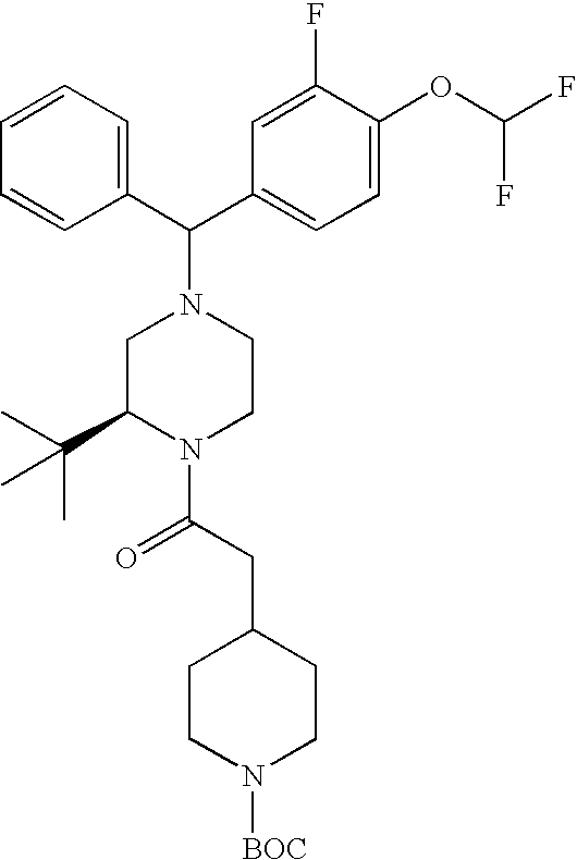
C1=CC=CC(C(N2CC(C(C)(C)C)N(C(CC3CCN([BOC])CC3)=O)CC2)C2=CC=C(OC(F)F)C(F)=C2)=C1
